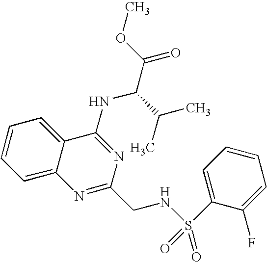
C12=CC=CC=C1C(NC(C(=O)OC)C(C)C)=NC(CNS(=O)(C1=CC=CC=C1F)=O)=N2
